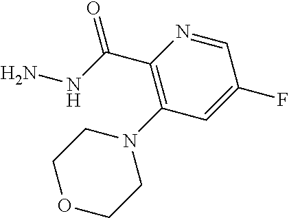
C(C1=C(N2CCOCC2)C=C(F)C=N1)(NN)=O
